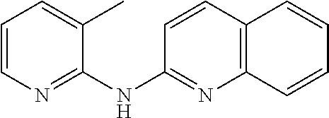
C1=CN=C(NC2=NC3=C(C=C2)C=CC=C3)C(C)=C1
